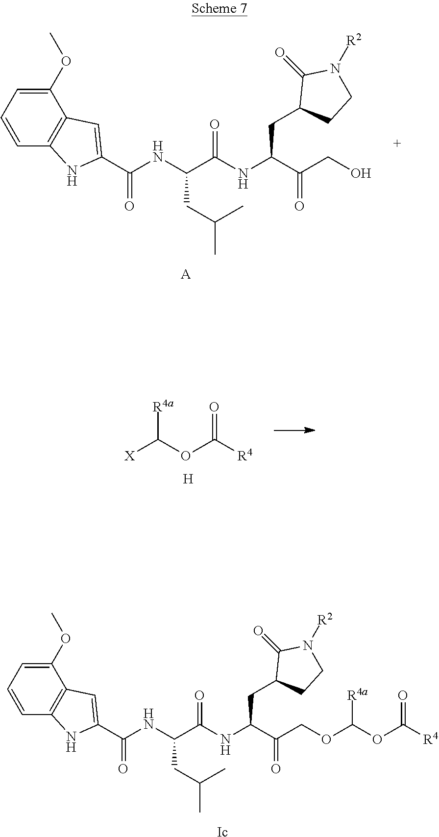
C1(OC)=CC=CC2=C1C=C(C(NC(C(NC(C(CO)=O)CC1CCN([R2])C1=O)=O)CC(C)C)=O)N2.[A].[Ic].C1(OC)=CC=CC2=C1C=C(C(NC(C(NC(C(COC([R4a])OC(=O)[R4])=O)CC1CCN([R2])C1=O)=O)CC(C)C)=O)N2.[H].O(C(=O)[R4])C([X])[R4a]
